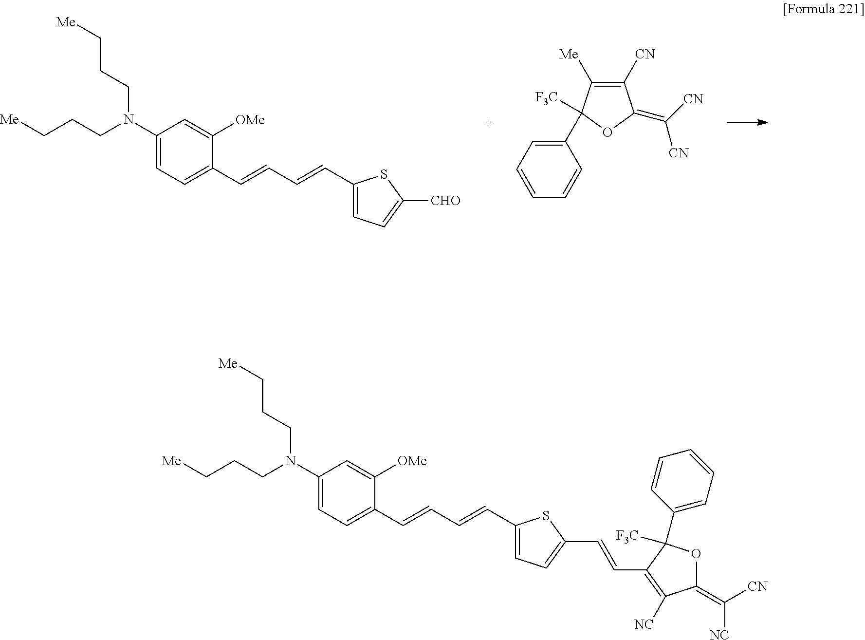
C1(C2([F3C])C([Me])=C([CN])C(=C([CN])[CN])O2)=CC=CC=C1.C1(N(CCC[Me])CCC[Me])=CC=C(C=CC=CC2=CC=C([CHO])S2)C([OMe])=C1.C1(N(CCC[Me])CCC[Me])=CC=C(C=CC=CC2=CC=C(C=CC3=C([NC])C(=C([NC])[CN])OC3(C3=CC=CC=C3)[F3C])S2)C([OMe])=C1
